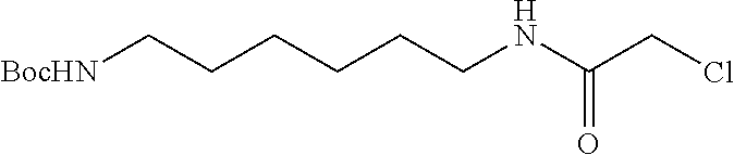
C(NC(CCl)=O)CCCCC[BocHN]
